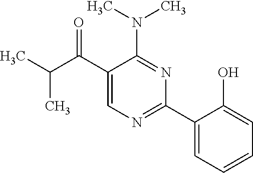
N(C1=NC(C2=CC=CC=C2O)=NC=C1C(C(C)C)=O)(C)C
